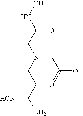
ONC(CN(CCC(N)=[HON])CC(O)=O)=O
